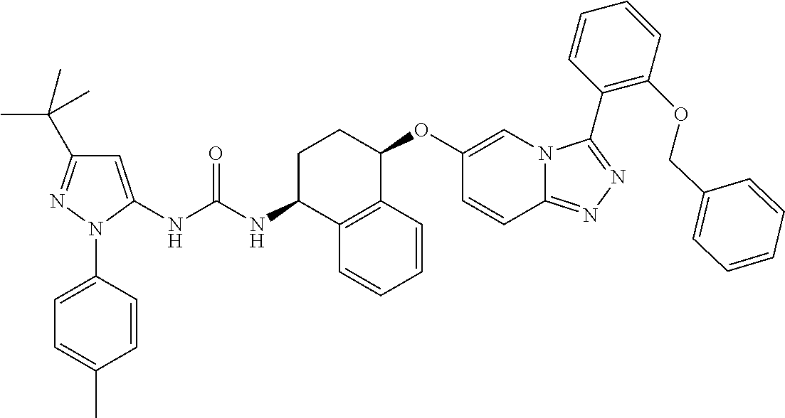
C1=C(NC(NC2C3=C(C(OC4=CN5C(=NN=C5C5=C(OCC6=CC=CC=C6)C=CC=C5)C=C4)CC2)C=CC=C3)=O)N(C2=CC=C(C)C=C2)N=C1C(C)(C)C
